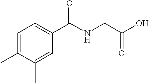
C1=C(C)C(C)=CC(C(NCC(O)=O)=O)=C1
